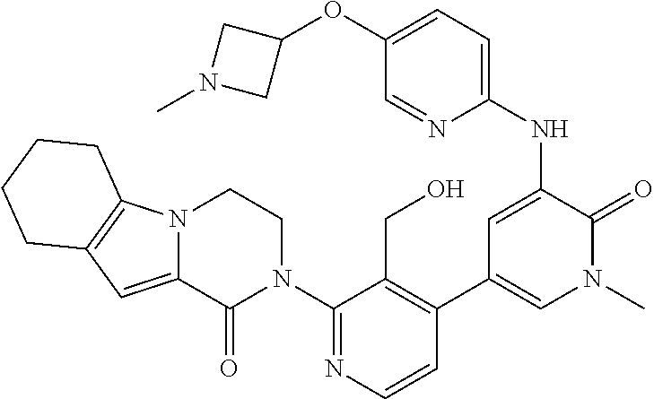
C1(N2CCN3C(=CC4=C3CCCC4)C2=O)=NC=CC(C2=CN(C)C(=O)C(NC3=CC=C(OC4CN(C)C4)C=N3)=C2)=C1CO
